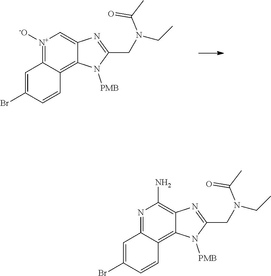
C1=C(Br)C=CC2=C3C(=C[N+]([-O])=C12)N=C(CN(CC)C(C)=O)N3[PMB].C1=C(Br)C=CC2=C3C(=C(N)N=C12)N=C(CN(CC)C(C)=O)N3[PMB]
